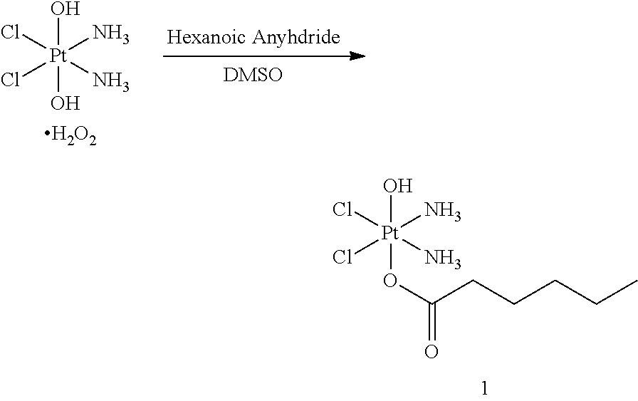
O[Pt](OC(=O)CCCCC)(Cl)(Cl)(N)N.O[Pt](O)(Cl)(Cl)(N)N.[H2O2]
